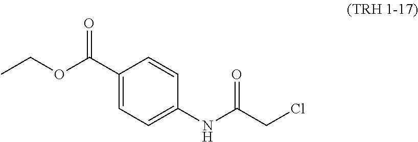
CCOC(C1=CC=C(NC(=O)CCl)C=C1)=O
